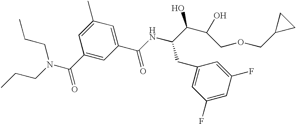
CCCN(C(C1=CC(C(NC(C(C(O)COCC2CC2)O)CC2=CC(F)=CC(F)=C2)=O)=CC(C)=C1)=O)CCC
